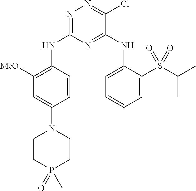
N1=C(NC2=C([MeO])C=C(N3CCP(=O)(C)CC3)C=C2)N=C(NC2=CC=CC=C2S(C(C)C)(=O)=O)C(Cl)=N1
